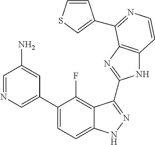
C1=C(C2=CC=C3C(=C2F)C(C2=NC4=C(N2)C=CN=C4C2=CSC=C2)=NN3)C=C(N)C=N1
